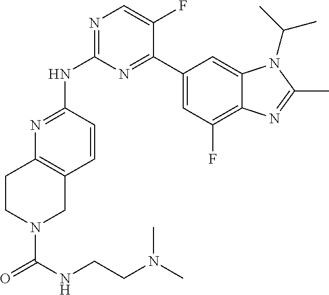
N1=C(NC2=NC=C(F)C(C3=CC(F)=C4C(=C3)N(C(C)C)C(C)=N4)=N2)C=CC2=C1CCN(C(=O)NCCN(C)C)C2
